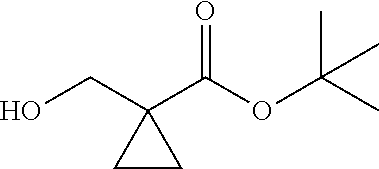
CC(OC(C1(CO)CC1)=O)(C)C
